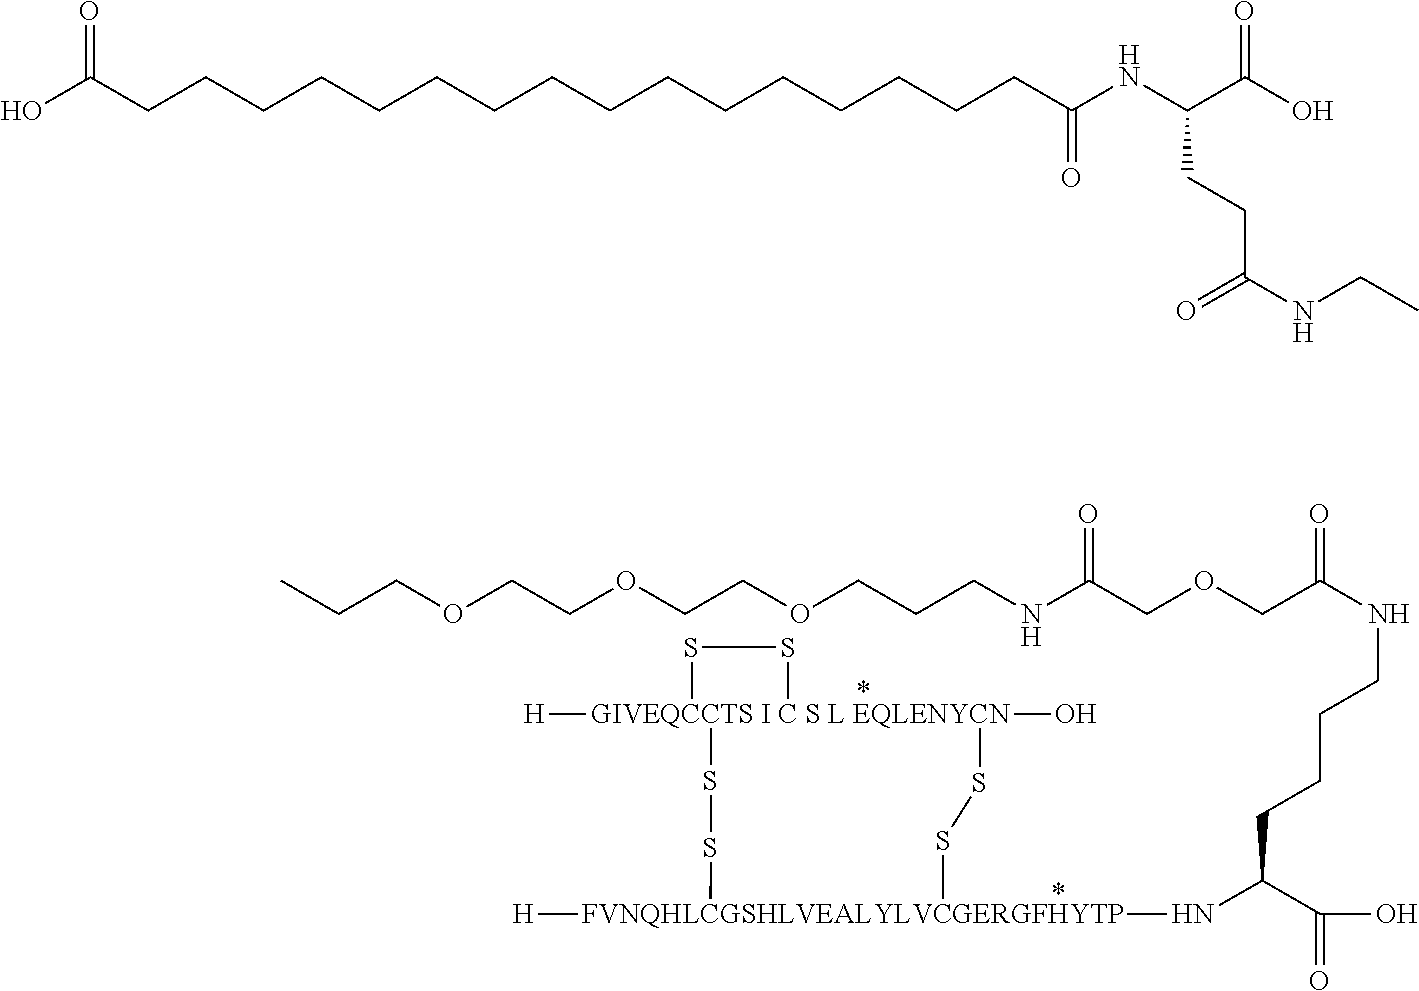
CCNC(=O)CCC(NC(=O)CCCCCCCCCCCCCCCCC(O)=O)C(=O)O.C(COCC(NCCCOCCOCCOCCC)=O)(=O)NCCCCC(C(O)=O)N[FVNQHLCGSHLVEALYLVCGERGFHYTP]1([H])SS[GIVEQCCTS I C S L EQLENYCN]2([H])(O)(SS1)SS2
